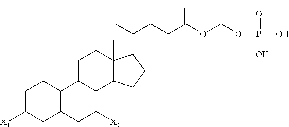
C1C([X1])CC2C(C1C)C1C(C([X3])C2)C2C(C)(CC1)C(C(C)CCC(OCOP(O)(=O)O)=O)CC2
